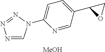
N1=CN(C2=CC=C(C3OC3)C=N2)N=N1.[MeOH]
